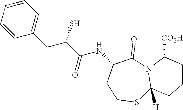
C1=CC=CC(CC(C(NC2CCSC3([H])N(C2=O)C([CO2H])CCC3)=O)S)=C1
